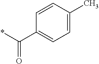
C1=C(C)C=CC(C(*)=O)=C1
